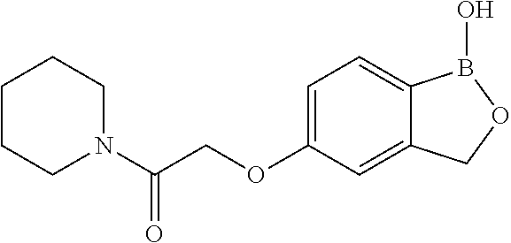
C1(OCC(N2CCCCC2)=O)=CC=C2C(=C1)COB2O
